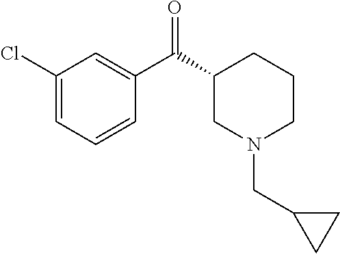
C1(Cl)=CC=CC(C(=O)C2CN(CC3CC3)CCC2)=C1
